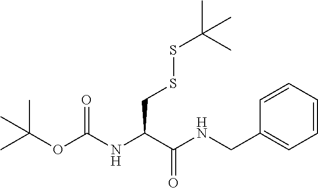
CC(OC(NC(C(NCC1=CC=CC=C1)=O)CSSC(C)(C)C)=O)(C)C
